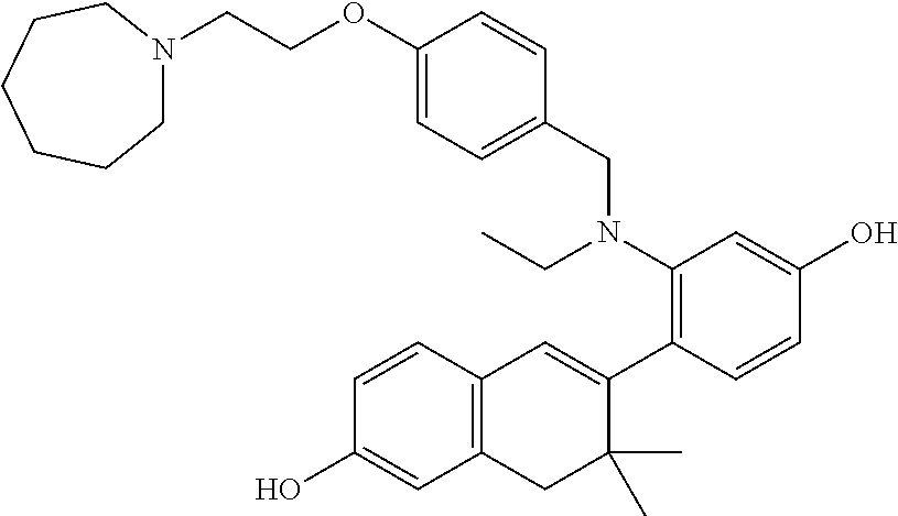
C1(CN(C2=C(C3=CC4=C(CC3(C)C)C=C(O)C=C4)C=CC(O)=C2)CC)=CC=C(OCCN2CCCCCC2)C=C1
